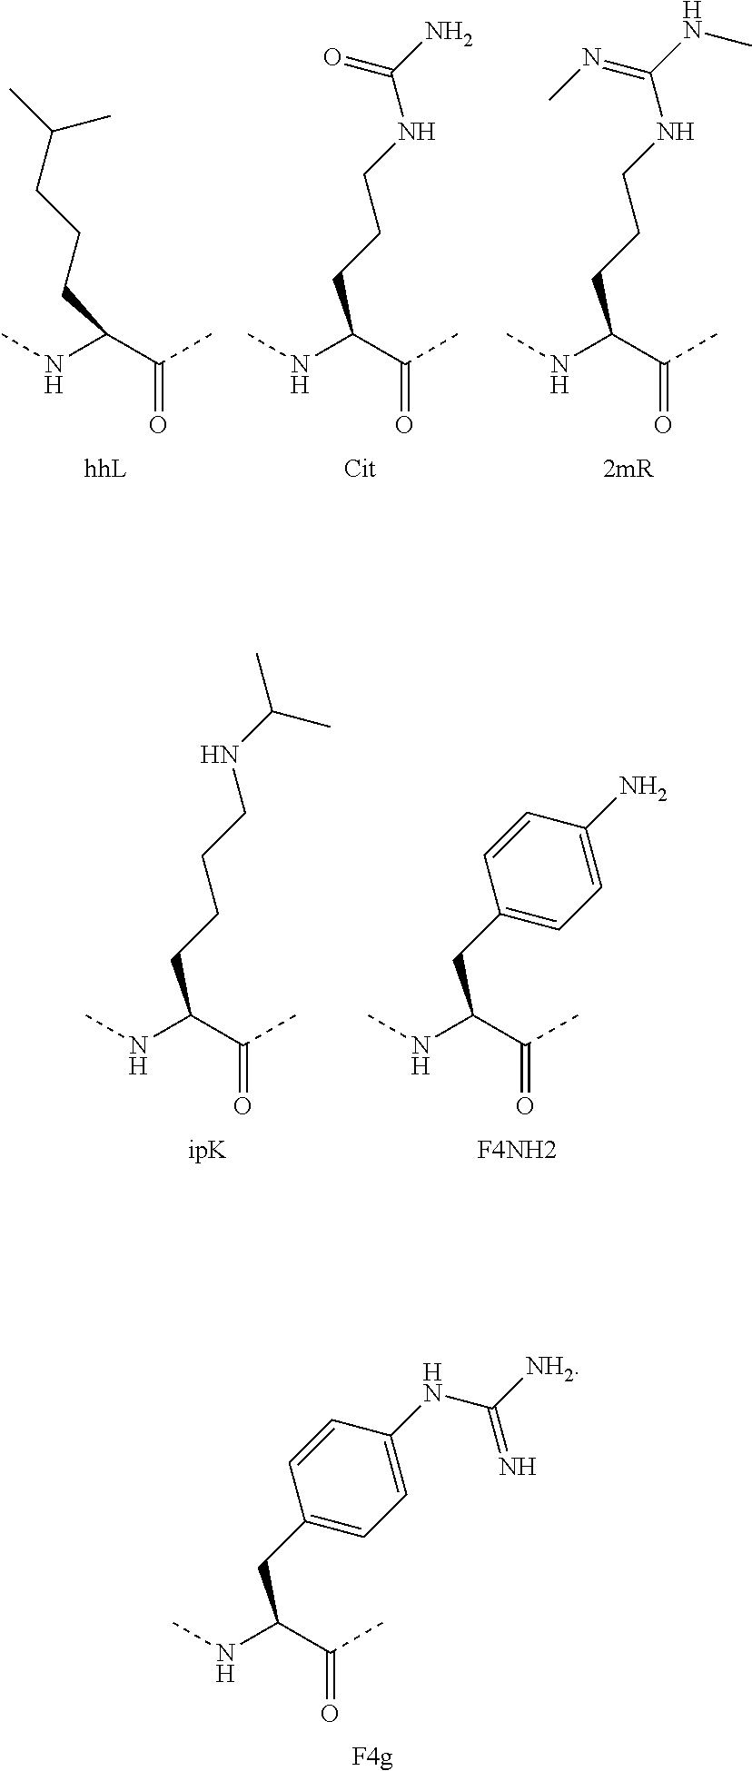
C(NC)(C(C)=O)CC1=CC=C(NC([NH2])=N)C=C1.[F4g].C(NC)(C(C)=O)CCCC(C)C.C(NC)(C(C)=O)CCCNC(N)=O.C(NC)(C(C)=O)CCCNC(NC)=NC.C(NC)(C(C)=O)CCCCNC(C)C.C(NC)(C(C)=O)CC1=CC=C(N)C=C1.[F4NH2]
